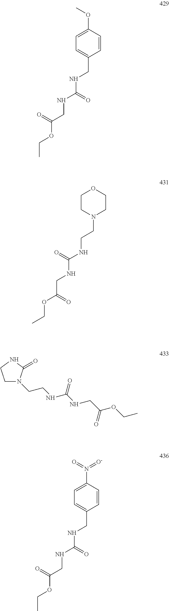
C1=CC(OC)=CC=C1CNC(NCC(OCC)=O)=O.C1COCCN1CCNC(NCC(OCC)=O)=O.C1N(CCNC(NCC(OCC)=O)=O)C(=O)NC1.C1=CC(N(=O)=[O-])=CC=C1CNC(NCC(OCC)=O)=O
